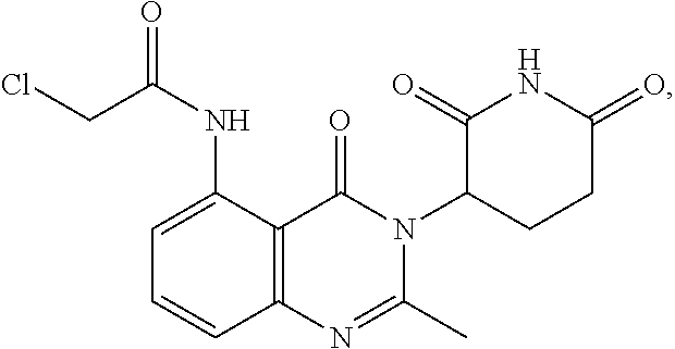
C12=C(C(NC(CCl)=O)=CC=C1)C(=O)N(C1CCC(=O)NC1=O)C(C)=N2
